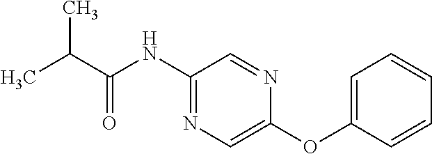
C(C(=O)NC1=NC=C(OC2=CC=CC=C2)N=C1)(C)C
